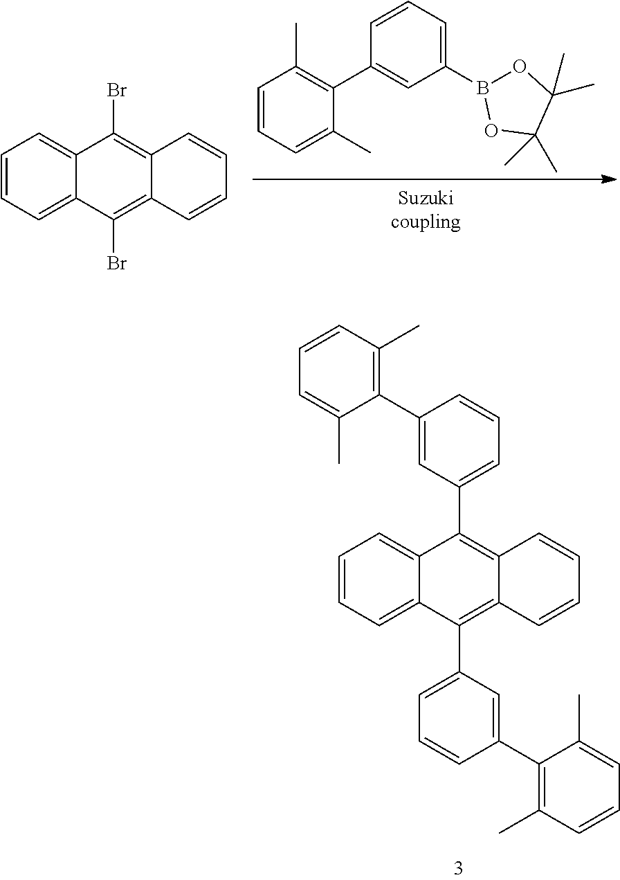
C1(C2=CC(C3=C4C(=C(C5=CC=CC(C6=C(C)C=CC=C6C)=C5)C5=CC=CC=C53)C=CC=C4)=CC=C2)=C(C)C=CC=C1C.C1=CC=C2C(=C1)C(Br)=C1C(=C2Br)C=CC=C1.C1=CC=C(C)C(C2=CC(B3OC(C)(C)C(C)(C)O3)=CC=C2)=C1C
